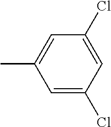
C1=C(Cl)C=C(Cl)C=C1C
